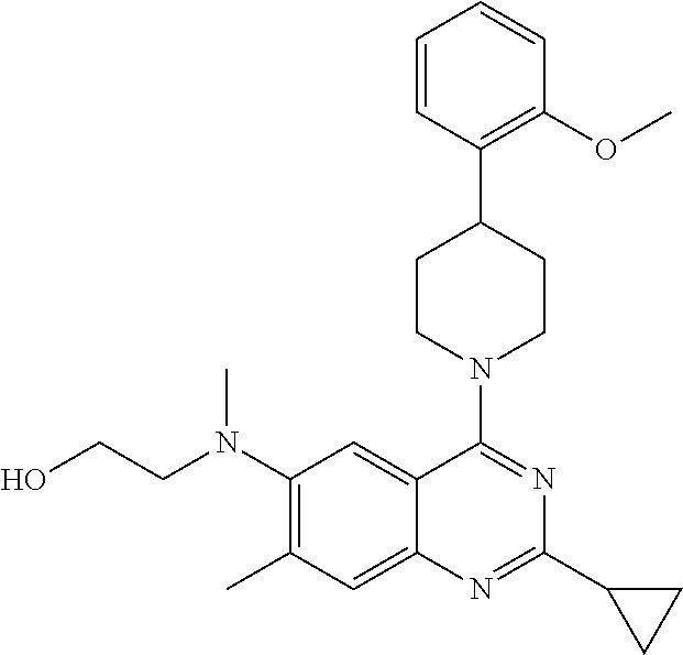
C1(N(CCO)C)=C(C)C=C2C(=C1)C(N1CCC(C3=C(OC)C=CC=C3)CC1)=NC(C1CC1)=N2
